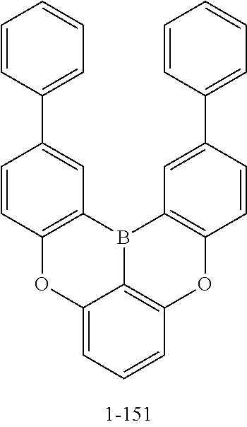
C1=CC2=C(C=C1C1=CC=CC=C1)B1C3=C(C=CC(C4=CC=CC=C4)=C3)OC3=C1C(=CC=C3)O2
